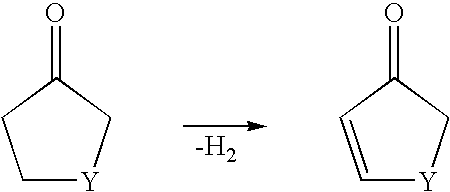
[-H2].C1[Y]CC(=O)C1.C1=CC(=O)C[Y]1
